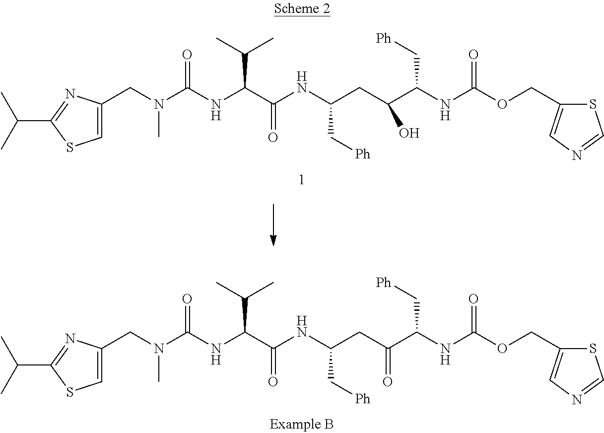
C1=C(CN(C(NC(C(NC(CC(C(NC(OCC2=CN=CS2)=O)C[Ph])O)C[Ph])=O)C(C)C)=O)C)N=C(C(C)C)S1.C1=C(CN(C(NC(C(NC(CC(C(NC(OCC2=CN=CS2)=O)C[Ph])=O)C[Ph])=O)C(C)C)=O)C)N=C(C(C)C)S1
